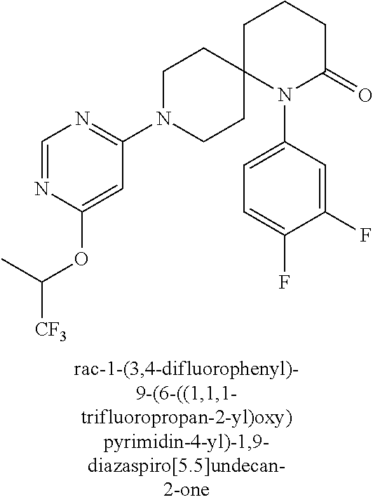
C1=NC(OC([CF3])C)=CC(N2CCC3(CC2)N(C2=CC=C(F)C(F)=C2)C(=O)CCC3)=N1
